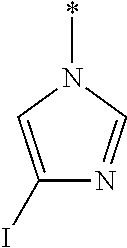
C1(I)=CN(*)C=N1
